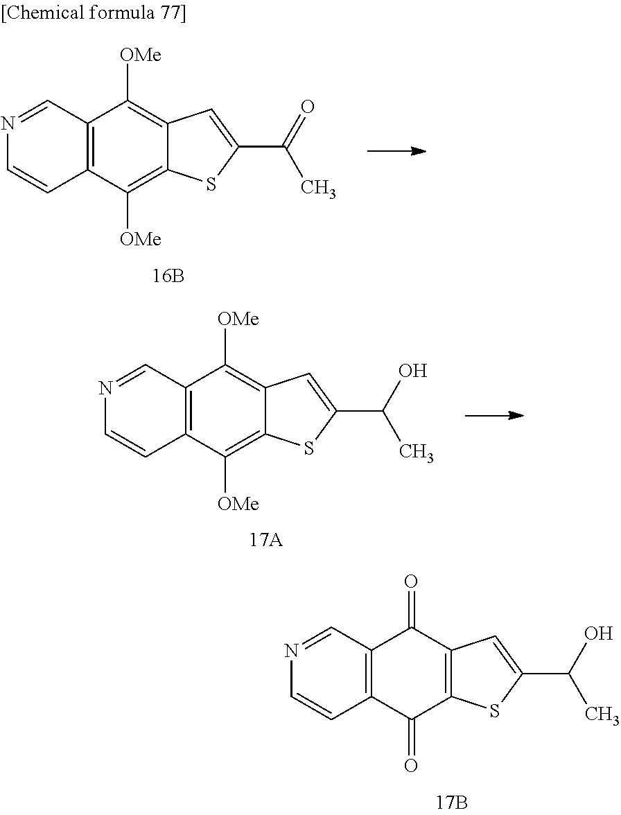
C12=C(C(=O)C3=C(C1=O)SC(C(O)C)=C3)C=NC=C2.C12=C(C([OMe])=C3C(=C1[OMe])SC(C(=O)C)=C3)C=NC=C2.C12=C(C([OMe])=C3C(=C1[OMe])SC(C(O)C)=C3)C=NC=C2
